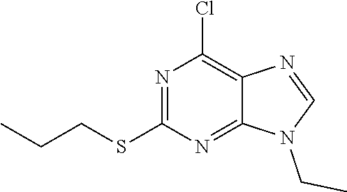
N1=C(SCCC)N=C2C(=C1Cl)N=CN2CC
